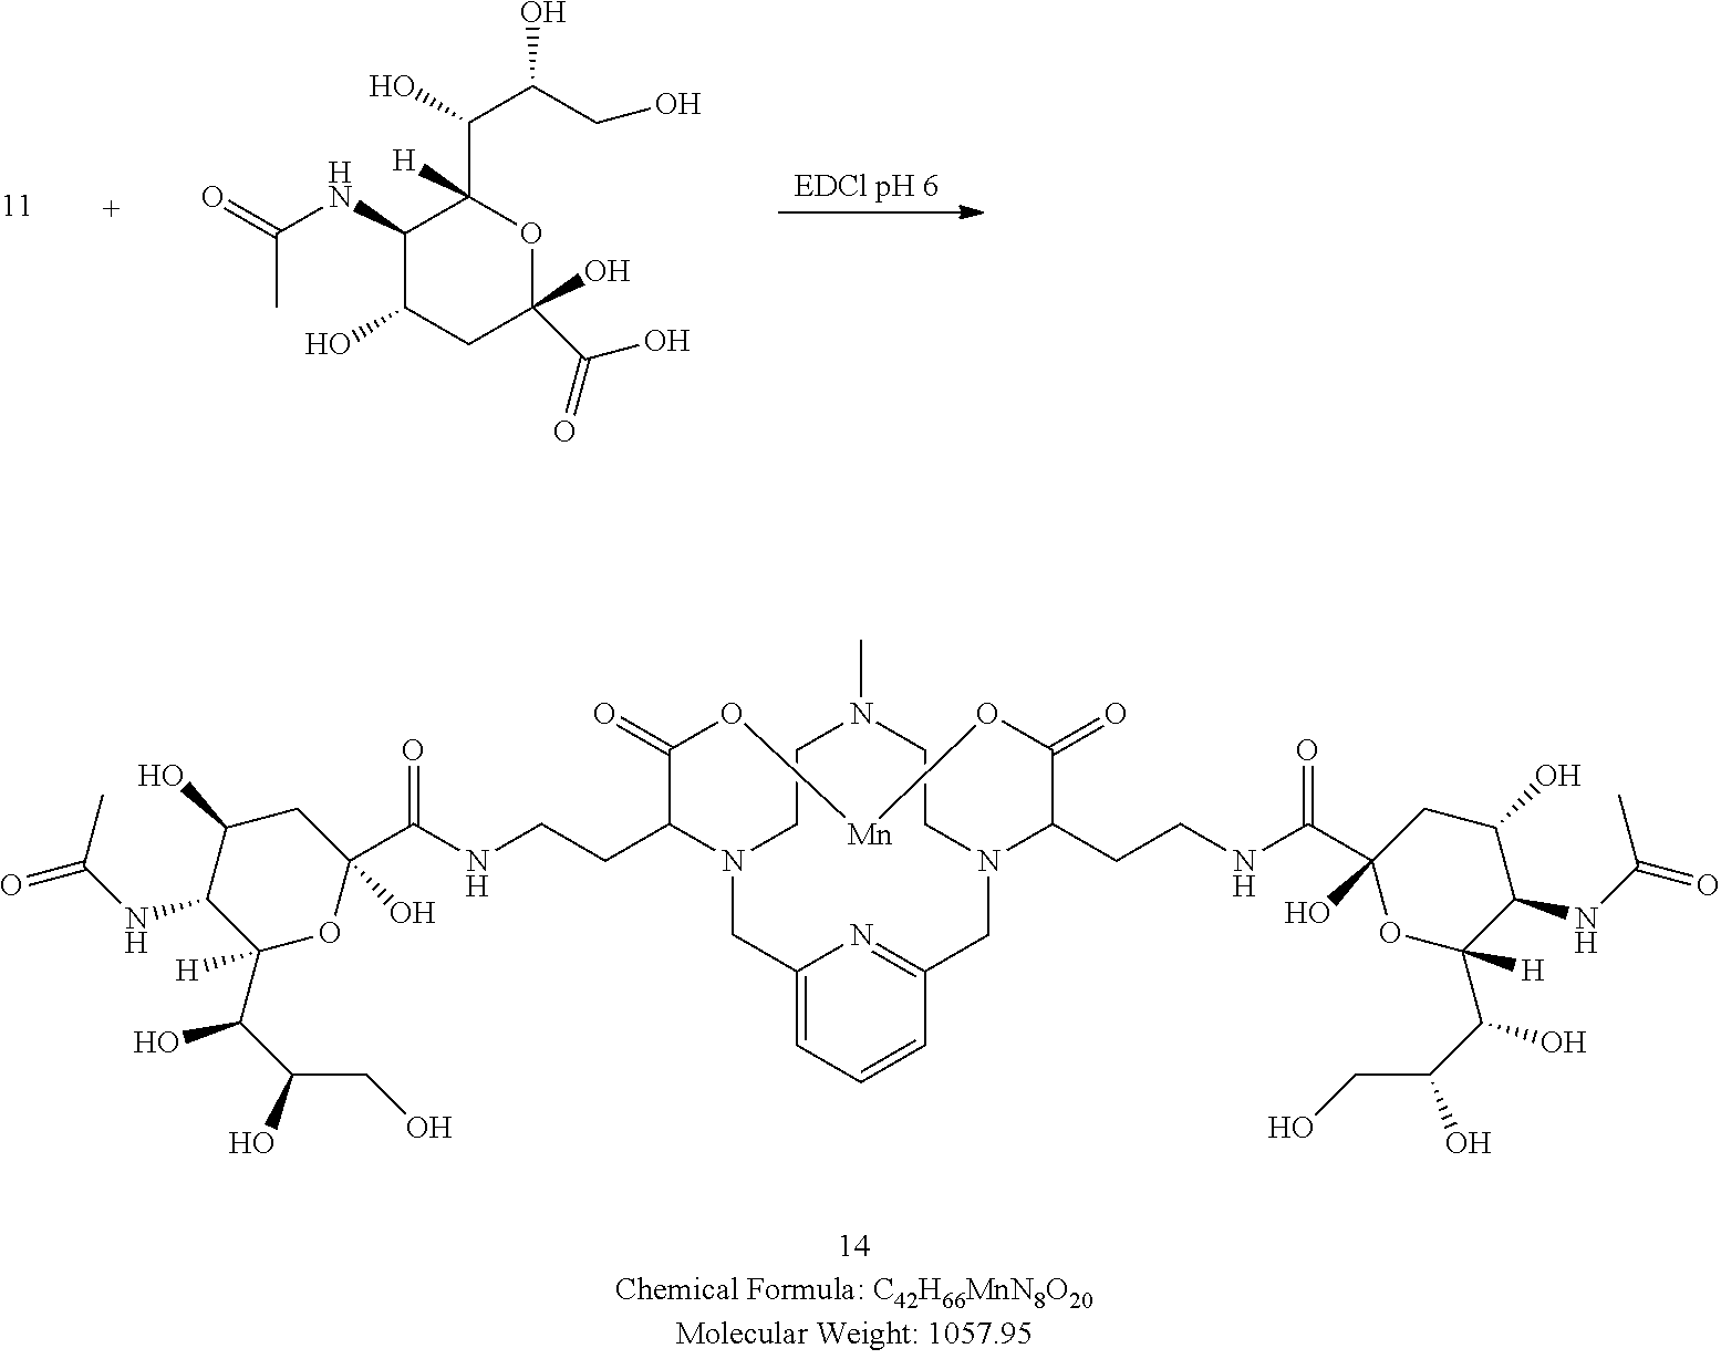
[EDCl pH 6].C1(NC(=O)C)C(O)CC(O)(C(O)=O)OC1(C(C(CO)O)O)[H].C(CC1C(=O)O[Mn]OC(=O)C(CCNC(C2(O)OC([H])(C(O)C(CO)O)C(NC(=O)C)C(O)C2)=O)N2CC3=NC(=CC=C3)CN1CCN(C)CC2)NC(C1(O)OC([H])(C(O)C(CO)O)C(NC(=O)C)C(O)C1)=O
